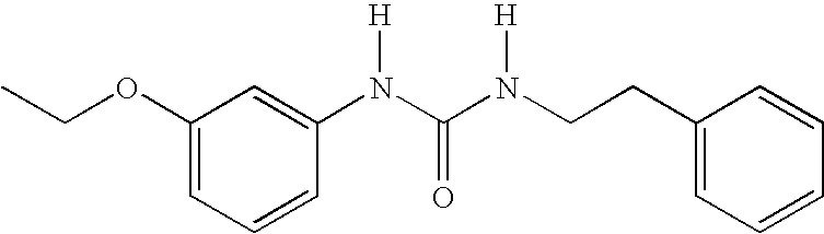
C1(OCC)=CC=CC(N(C(N(CCC2=CC=CC=C2)[H])=O)[H])=C1
